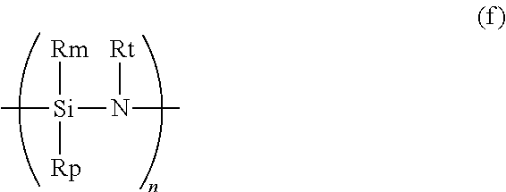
C[Si](N(C)[Rt])([Rm])[Rp]
